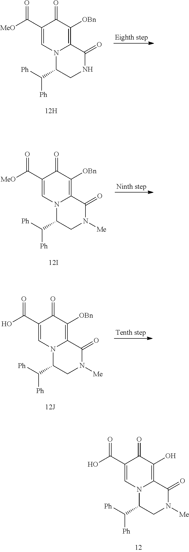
C1(C([MeO])=O)=CN2C(=C([OBn])C1=O)C(=O)NCC2C([Ph])[Ph].C1(C([MeO])=O)=CN2C(=C([OBn])C1=O)C(=O)N([Me])CC2C([Ph])[Ph].C1(C(O)=O)=CN2C(=C([OBn])C1=O)C(=O)N([Me])CC2C([Ph])[Ph].C1(C(O)=O)=CN2C(=C(O)C1=O)C(=O)N([Me])CC2C([Ph])[Ph]
